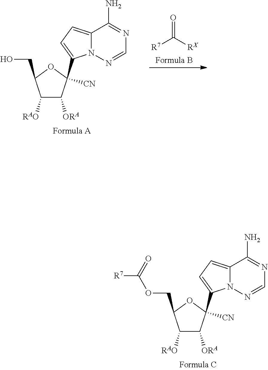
O=C([R7])[RX].C1([RAO])C([ORA])C([CN])(C2=CC=C3N2N=CN=C3N)OC1CO.C1([RAO])C([ORA])C([CN])(C2=CC=C3N2N=CN=C3N)OC1COC([R7])=O
